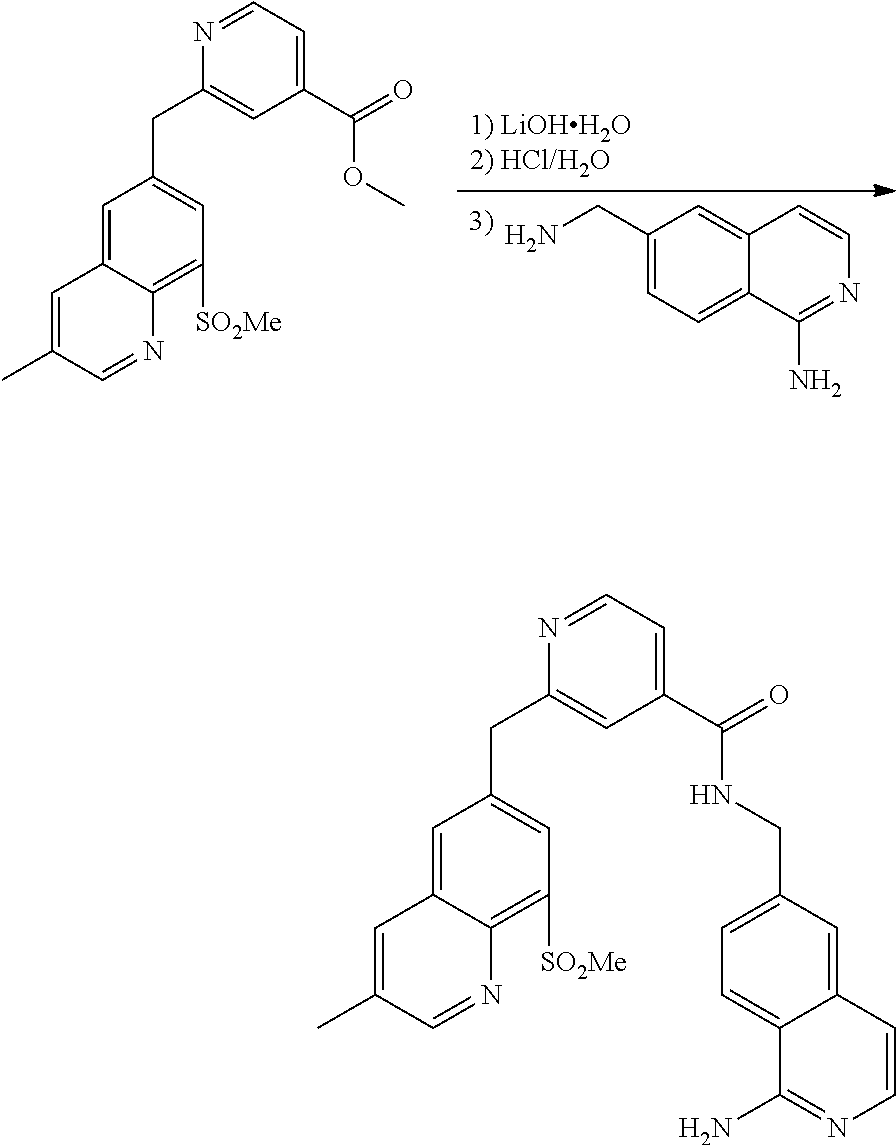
[1) LiOHH2O2) HCl/H2O].NCC1=CC=C2C(=C1)C=CN=C2N.C1=C2C(=C([SO2Me])C=C1CC1=CC(C(=O)OC)=CC=N1)N=CC(C)=C2.C1=C2C(=C([SO2Me])C=C1CC1=CC(C(=O)NCC3=CC=C4C(=C3)C=CN=C4N)=CC=N1)N=CC(C)=C2
